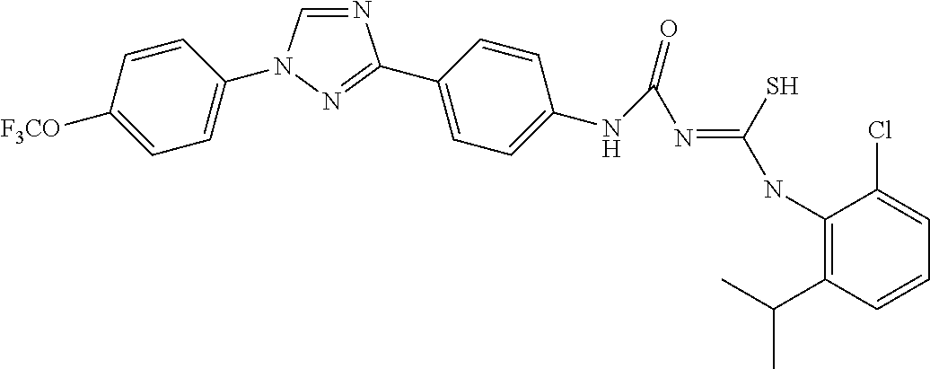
N1=CN(C2=CC=C([F3CO])C=C2)N=C1C1=CC=C(NC(=O)N=C(NC2=C(C(C)C)C=CC=C2Cl)S)C=C1
